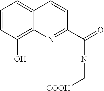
C1=CC(O)=C2C(=C1)C=CC(C(=O)NC[COOH])=N2
